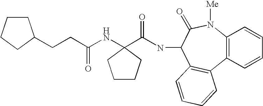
C12=C(C=CC=C1)C1=C(C(NC(=O)C3(NC(CCC4CCCC4)=O)CCCC3)C(=O)N2[Me])C=CC=C1
